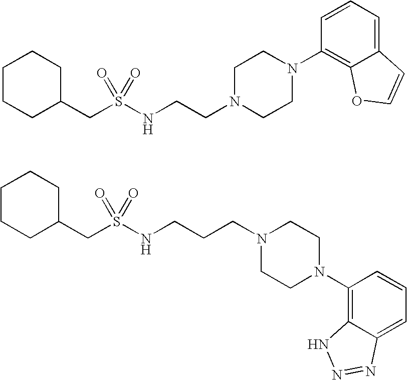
C(C1CCCCC1)S(NCCN1CCN(C2=C3C(=CC=C2)C=CO3)CC1)(=O)=O.C(C1CCCCC1)S(NCCCN1CCN(C2=C3C(=CC=C2)N=NN3)CC1)(=O)=O
